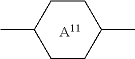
CC1CCC(C)CC1.[A11]
